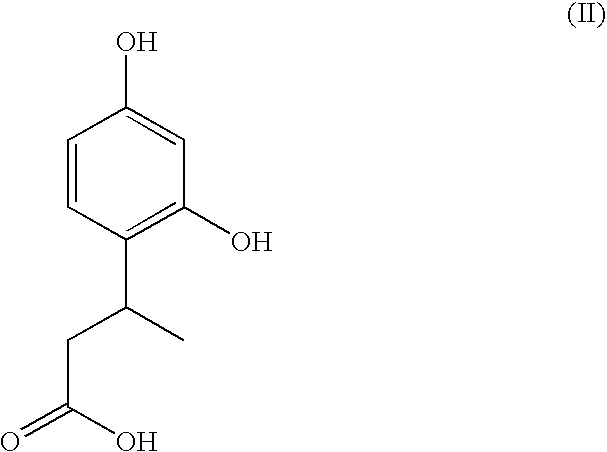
C1=CC(C(CC(=O)O)C)=C(O)C=C1O
